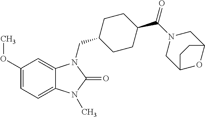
C1(OC)=CC=C2C(=C1)N(CC1CCC(C(N3CC4OC(C3)CC4)=O)CC1)C(=O)N2C
